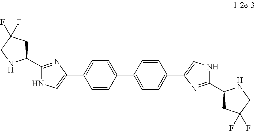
N1C=C(C2=CC=C(C3=CC=C(C4=CNC(C5CC(F)(F)CN5)=N4)C=C3)C=C2)N=C1C1CC(F)(F)CN1
